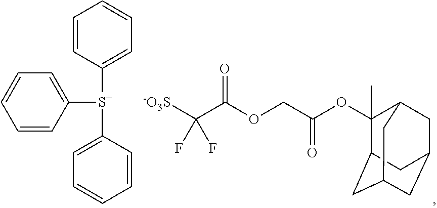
C1=CC([S+](C2=CC=CC=C2)C2=CC=CC=C2)=CC=C1.[-O3S]C(C(OCC(OC1(C)C2CC3CC(CC1C3)C2)=O)=O)(F)F
